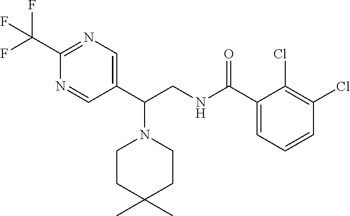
C1(C(F)(F)F)=NC=C(C(CNC(C2=CC=CC(Cl)=C2Cl)=O)N2CCC(C)(C)CC2)C=N1
